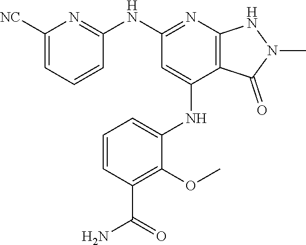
C1(NC2=NC3=C(C(NC4=CC=CC(C(N)=O)=C4OC)=C2)C(=O)N(C)N3)=NC([NC])=CC=C1
